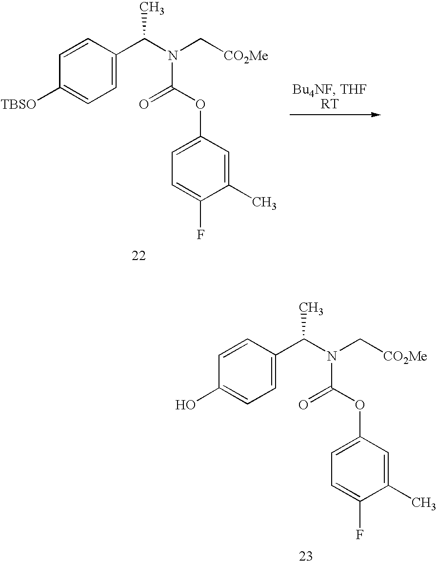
C1=CC([TBSO])=CC=C1C(N(C[CO2Me])C(OC1=CC=C(F)C(C)=C1)=O)C.C1=CC(O)=CC=C1C(N(C[CO2Me])C(OC1=CC=C(F)C(C)=C1)=O)C
